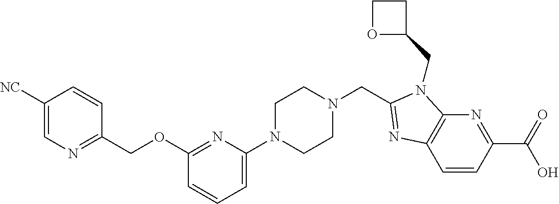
C12=C(N=C(C(=O)O)C=C1)N(CC1CCO1)C(CN1CCN(C3=CC=CC(OCC4=NC=C([NC])C=C4)=N3)CC1)=N2
